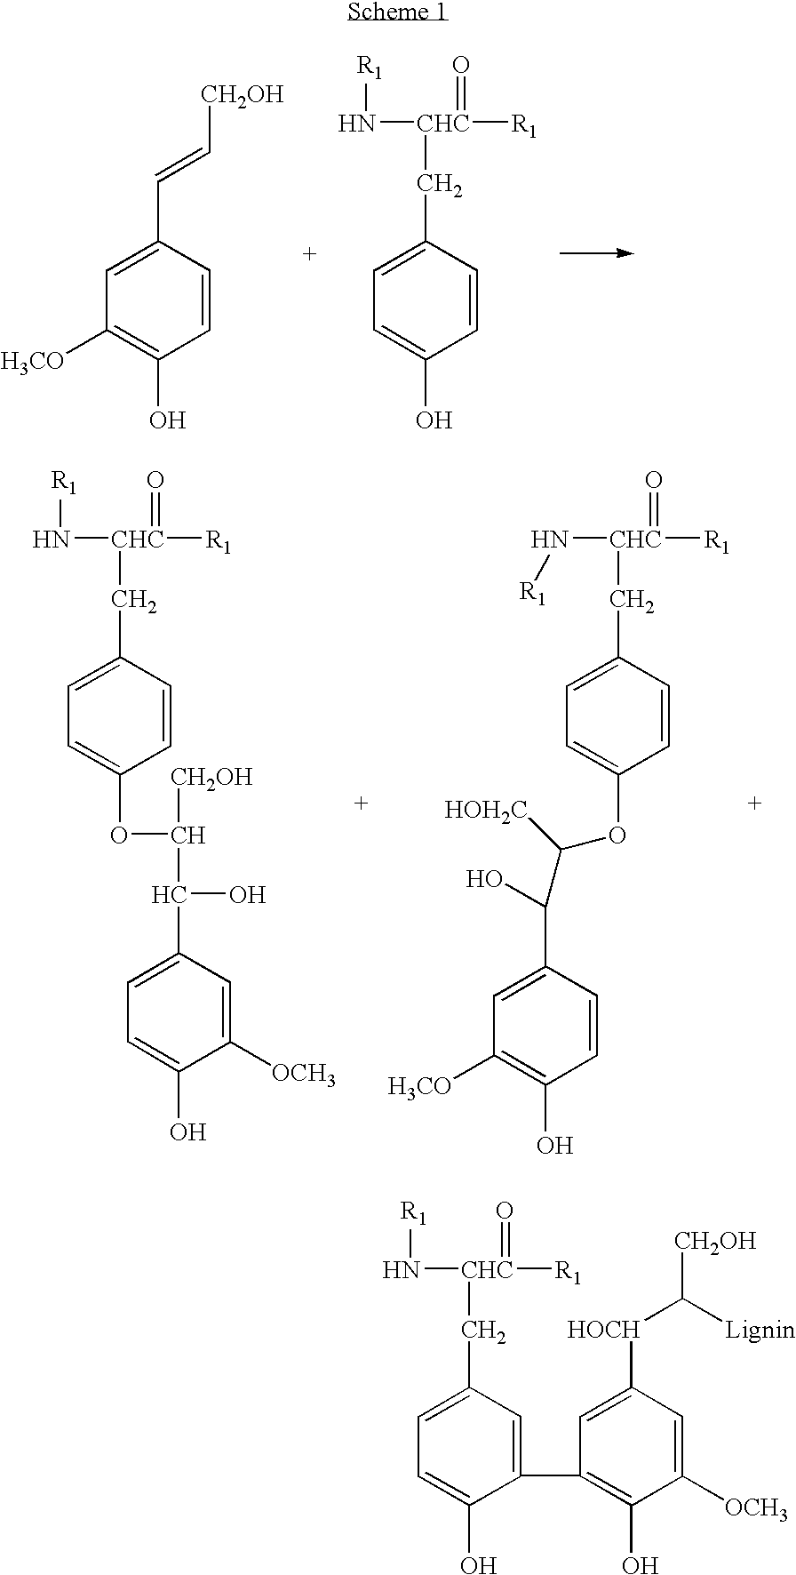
C(C1=CC([H3CO])=C(O)C=C1)=C[CH2OH].C(C1=CC=C(O)C=C1)[CHC]([R1])(N[R1])=O.C(C1=CC=C(OC([CH2OH])C(O)C2=CC=C(O)C([OCH3])=C2)C=C1)[CHC]([R1])(N[R1])=O.C(C1=CC=C(OC(C(O)C2=CC([H3CO])=C(O)C=C2)[HOH2C])C=C1)[CHC]([R1])(N[R1])=O.C(C1=CC=C(O)C(C2=C(O)C([OCH3])=CC([HOCH]C([CH2OH])[Lignin])=C2)=C1)[CHC]([R1])(N[R1])=O
